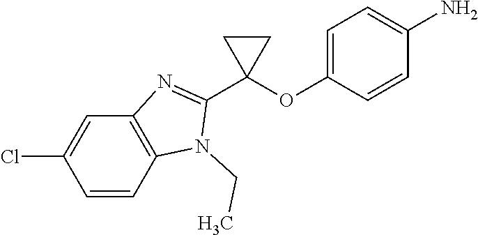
C12=C(C=CC(Cl)=C1)N(CC)C(C1(OC3=CC=C(N)C=C3)CC1)=N2
